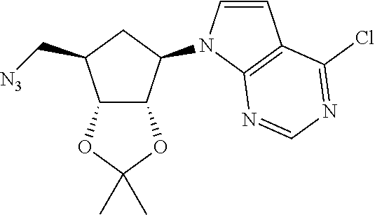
C12C(C(N3C=CC4=C3N=CN=C4Cl)CC1C[N3])OC(C)(C)O2
